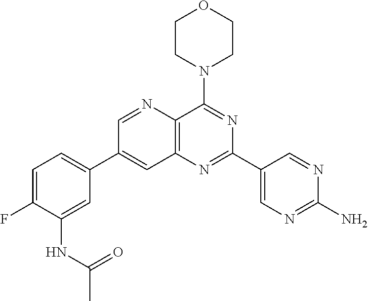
C1=C(F)C(NC(C)=O)=CC(C2=CC3=C(N=C2)C(N2CCOCC2)=NC(C2=CN=C(N)N=C2)=N3)=C1
